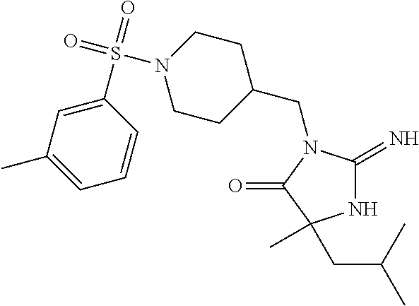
C1(CN2C(=N)NC(C)(CC(C)C)C2=O)CCN(S(=O)(=O)C2=CC(C)=CC=C2)CC1
